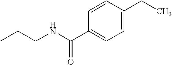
CCCNC(=O)C1=CC=C(CC)C=C1
